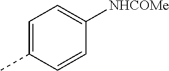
C1=C(C)C=CC([NHCOMe])=C1
